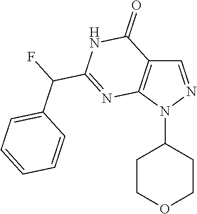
C1=NN(C2CCOCC2)C2=C1C(=O)NC(C(F)C1=CC=CC=C1)=N2
